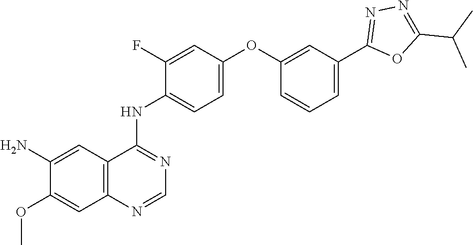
NC1=CC2=C(C=C1OC)N=CN=C2NC1=CC=C(OC2=CC(C3=NN=C(C(C)C)O3)=CC=C2)C=C1F
